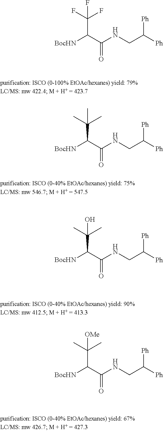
C(C(C(NCC([Ph])[Ph])=O)[BocHN])(C)(C)C.C(C(C(NCC([Ph])[Ph])=O)[BocHN])(F)(F)F.C(C(C(NCC([Ph])[Ph])=O)[BocHN])(C)(C)O.C(C(C(NCC([Ph])[Ph])=O)[BocHN])(C)(C)[OMe]
